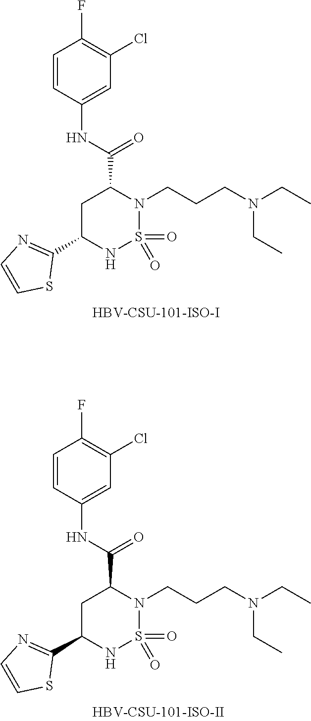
O=S1(=O)N(CCCN(CC)CC)C(C(NC2=CC(Cl)=C(F)C=C2)=O)CC(C2=NC=CS2)N1.O=S1(=O)N(CCCN(CC)CC)C(C(NC2=CC(Cl)=C(F)C=C2)=O)CC(C2=NC=CS2)N1
